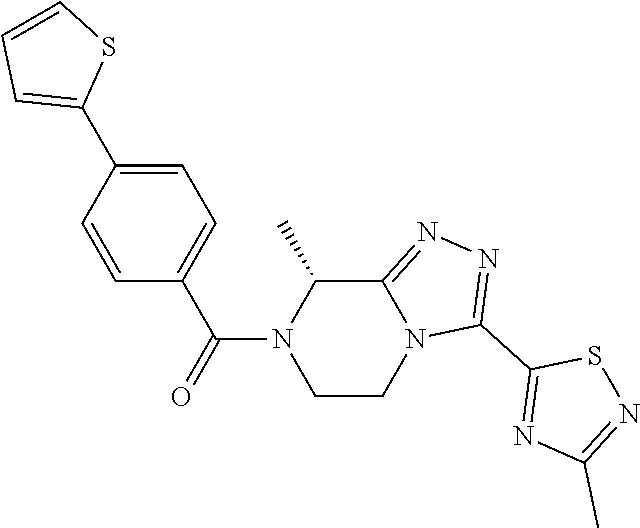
C1=C(C2=CC=CS2)C=CC(C(=O)N2CCN3C(=NN=C3C3=NC(C)=NS3)C2C)=C1
